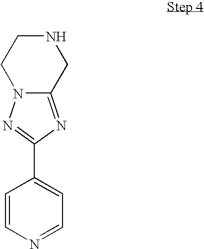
C1=CN=CC=C1C1=NN2C(=N1)CNCC2
